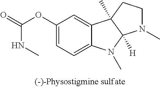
C1(OC(=O)NC)=CC=C2C(=C1)C1(C)C([H])(N2C)N(C)CC1
